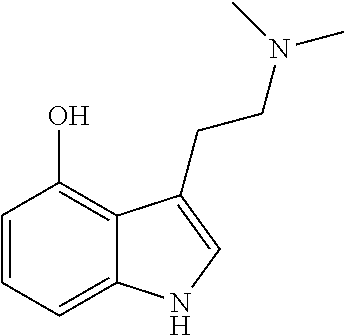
C1=CC=C2C(=C1O)C(CCN(C)C)=CN2
